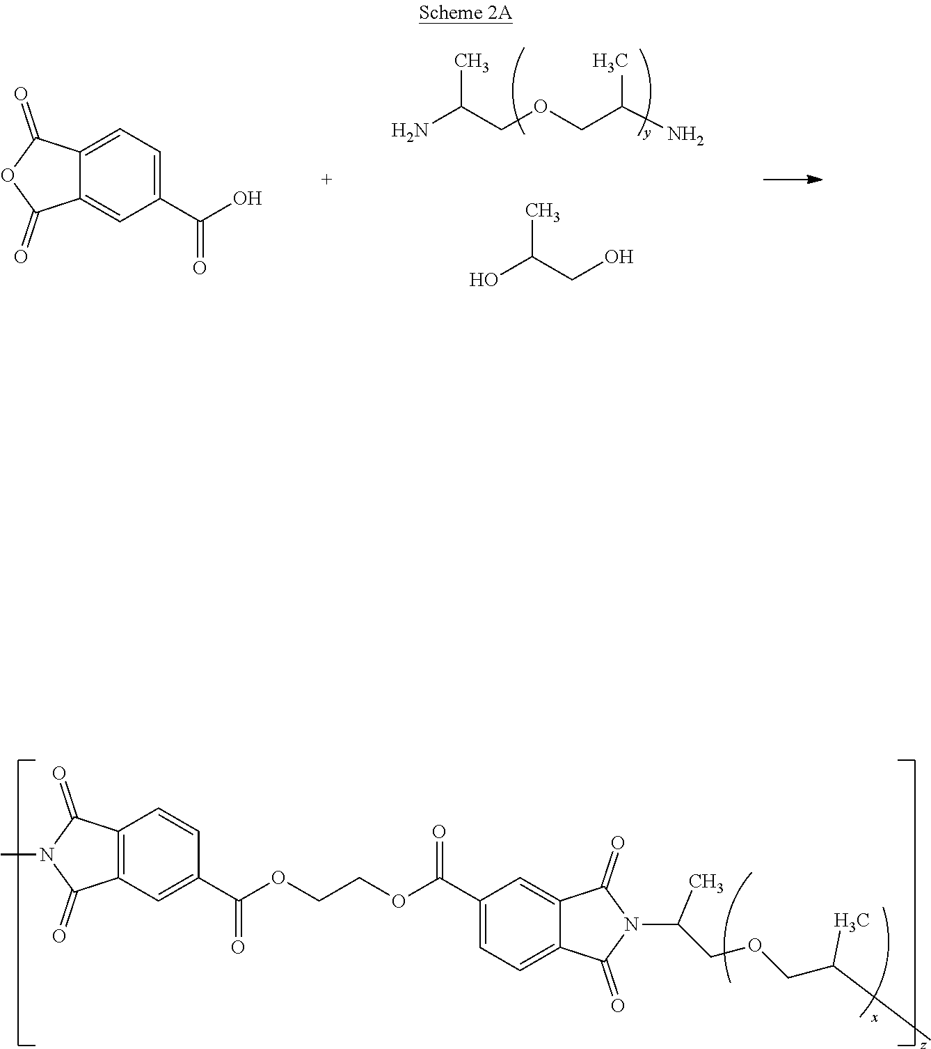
C12=CC=C(C(=O)O)C=C1C(=O)OC2=O.NC(COCC(N)C)C.OC(CO)C.C12=C(C=C(C(OCCOC(C3=CC=C4C(=C3)C(=O)N(C(COCC(C)C)C)C4=O)=O)=O)C=C1)C(=O)N(C)C2=O
